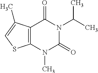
C12=C(N(C)C(=O)N(C(C)C)C1=O)SC=C2C
